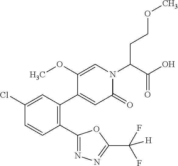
C1(Cl)=CC(C2=CC(=O)N(C(C(O)=O)CCOC)C=C2OC)=C(C2=NN=C(C(F)(F)[H])O2)C=C1
